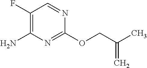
C1(F)=C(N)N=C(OCC(=C)C)N=C1
